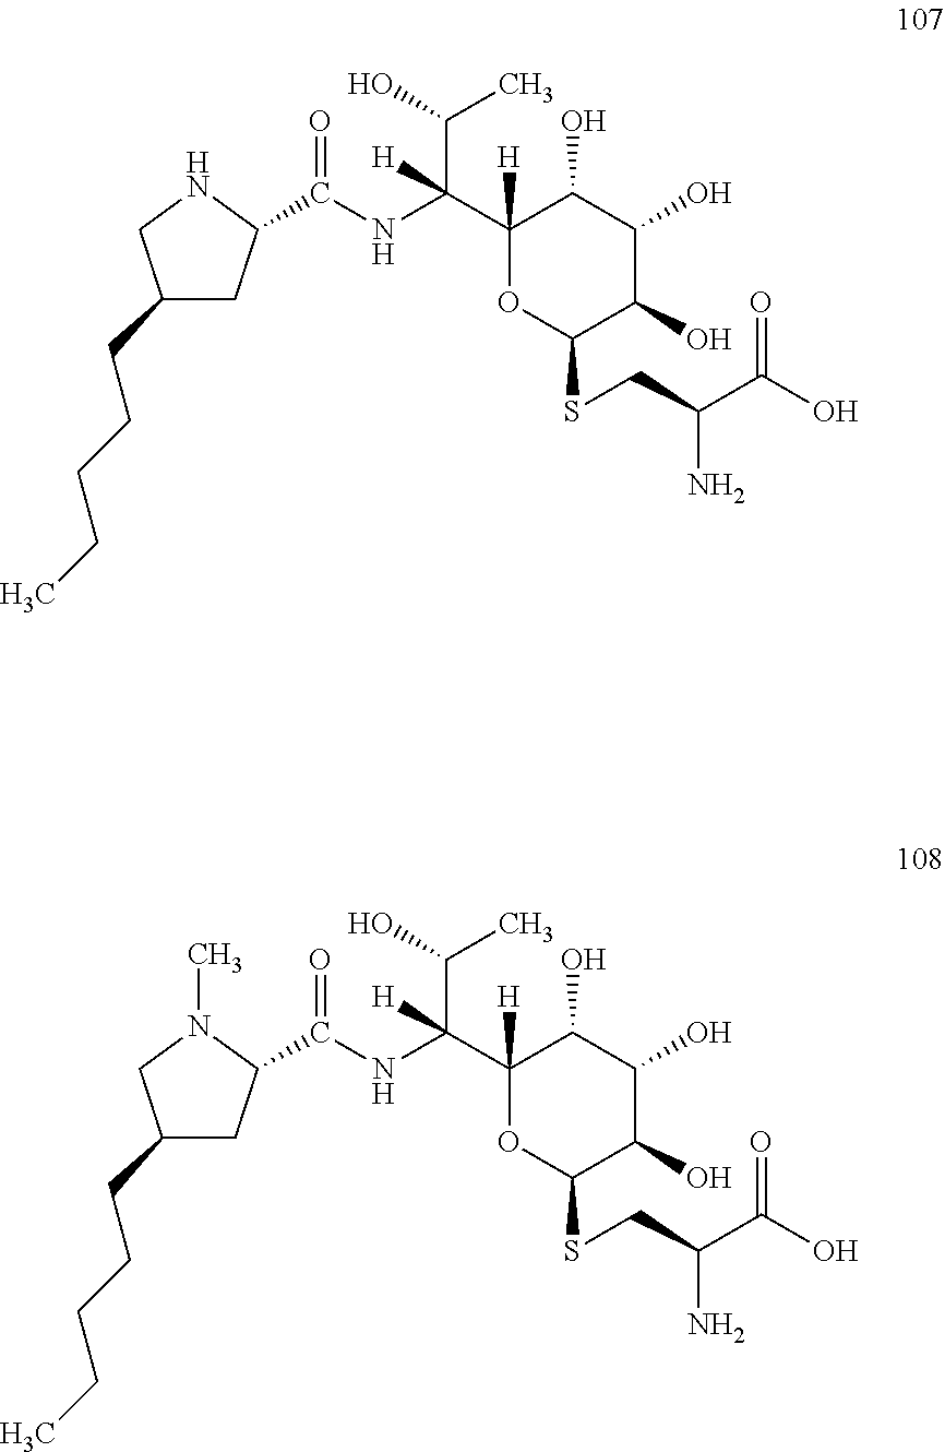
C1(CCCCC)CC(C(NC(C2([H])C(O)C(O)C(O)C(SCC(C(O)=O)N)O2)([H])C(O)C)=O)NC1.C1(CCCCC)CC(C(NC(C2([H])C(O)C(O)C(O)C(SCC(C(O)=O)N)O2)([H])C(O)C)=O)N(C)C1
